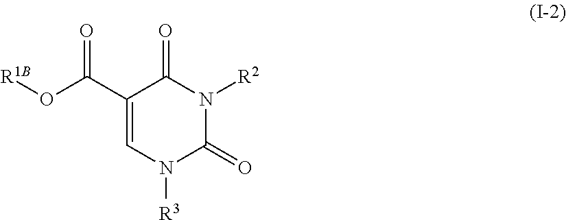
O(C(C1=CN([R3])C(=O)N([R2])C1=O)=O)[R1B]
